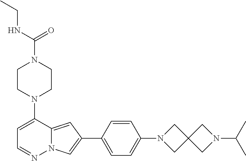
N1(C2=CC=NN3C2=CC(C2=CC=C(N4CC5(C4)CN(C(C)C)C5)C=C2)=C3)CCN(C(NCC)=O)CC1
